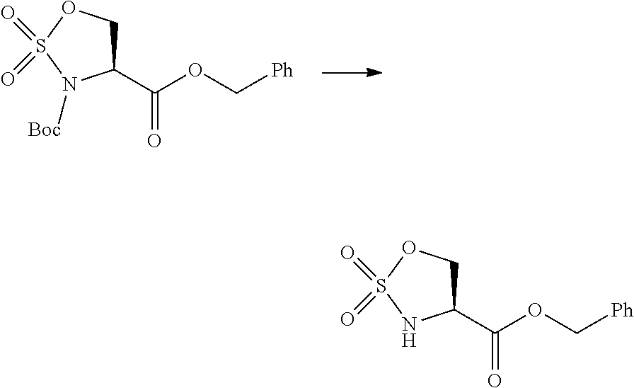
C1(C(OC[Ph])=O)COS(=O)(=O)N1[Boc].C1(C(OC[Ph])=O)COS(=O)(=O)N1
